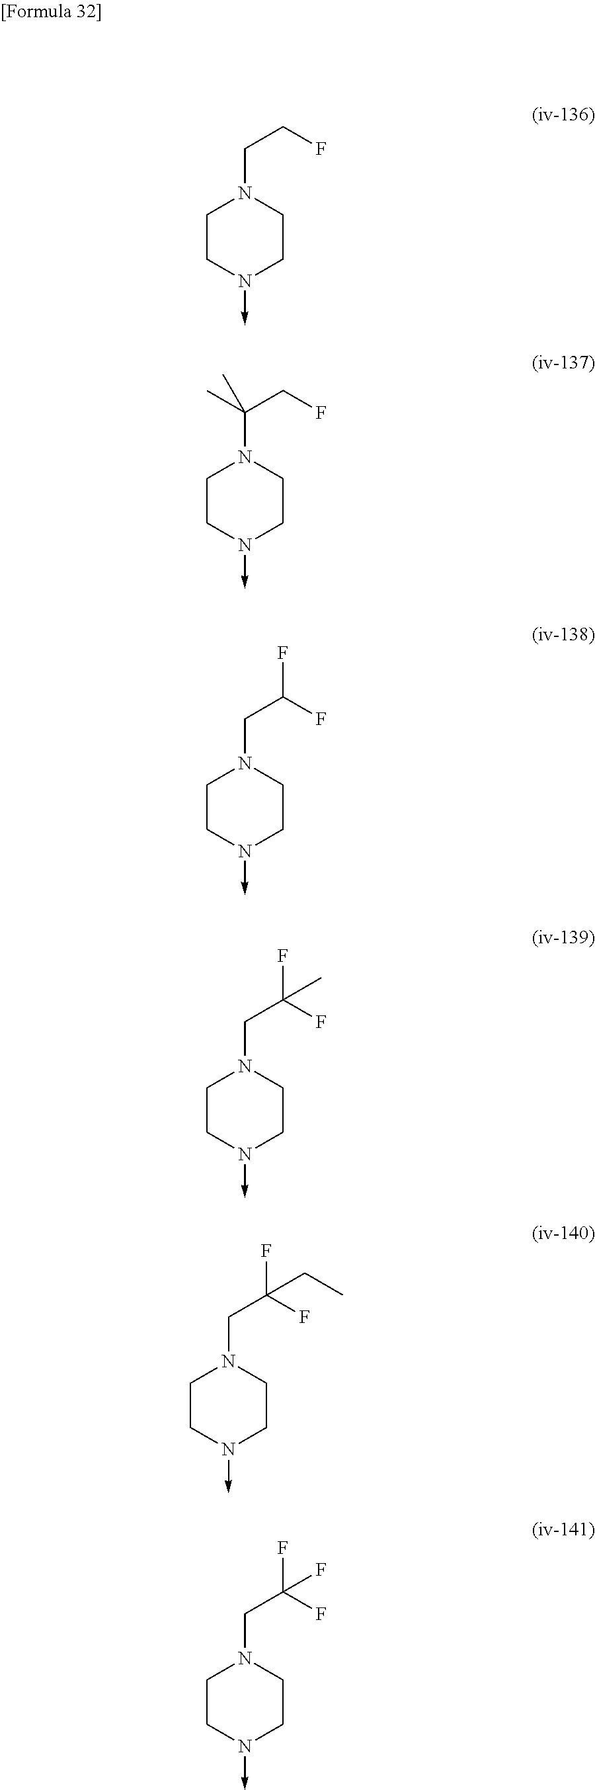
C1CN(->C)CCN1CCF.C1CN(->C)CCN1C(CF)(C)C.C1CN(->C)CCN1CC(F)F.C1CN(->C)CCN1CC(F)(F)C.C1CN(->C)CCN1CC(F)(F)CC.C1CN(->C)CCN1CC(F)(F)F
